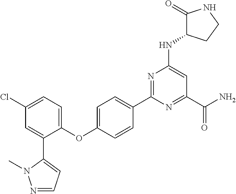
C1(OC2=CC=C(C3=NC(NC4C(=O)NCC4)=CC(C(N)=O)=N3)C=C2)=CC=C(Cl)C=C1C1=CC=NN1C
